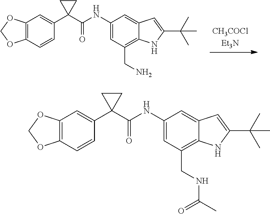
C12=C(C=CC(C3(C(NC4=CC(CN)=C5C(=C4)C=C(C(C)(C)C)N5)=O)CC3)=C1)OCO2.C12=C(C=CC(C3(C(NC4=CC(CNC(=O)C)=C5C(=C4)C=C(C(C)(C)C)N5)=O)CC3)=C1)OCO2
